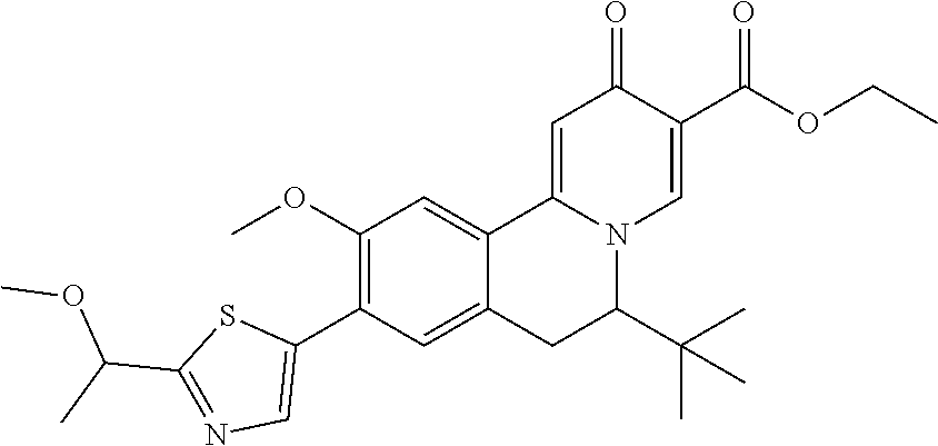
N1=C(C(OC)C)SC(C2=C(OC)C=C3C4=CC(=O)C(C(=O)OCC)=CN4C(C(C)(C)C)CC3=C2)=C1
